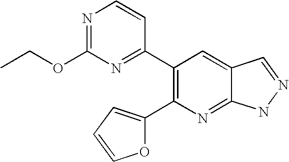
C1(C2=NC(OCC)=NC=C2)=C(C2=CC=CO2)N=C2C(=C1)C=NN2
